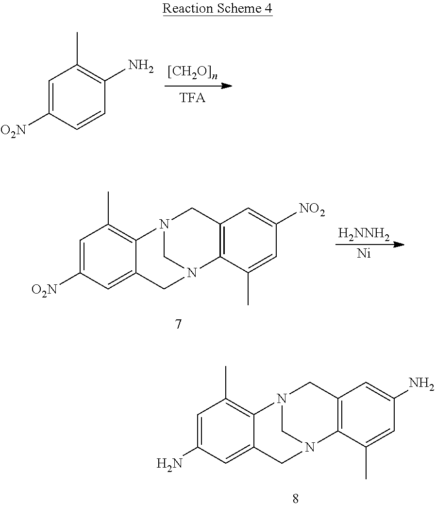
C1=C(N)C=C2C(=C1C)N1CN(C2)C2=C(C1)C=C(N)C=C2C.C1=C([O2N])C=CC(N)=C1C.C1=C([O2N])C=C2C(=C1C)N1CN(C2)C2=C(C1)C=C([NO2])C=C2C.[H2NNH2].[Ni]
